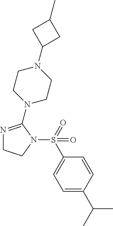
N1=C(N2CCN(C3CC(C)C3)CC2)N(S(=O)(C2=CC=C(C(C)C)C=C2)=O)CC1
